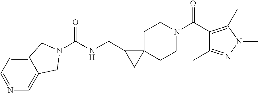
C1C2(CCN(C(C3=C(C)N(C)N=C3C)=O)C1)C(CNC(=O)N1CC3=CN=CC=C3C1)C2
